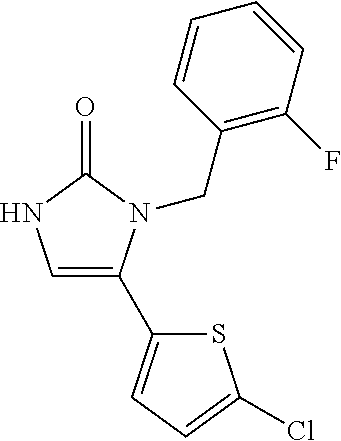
C1=C(C2=CC=C(Cl)S2)N(CC2=C(F)C=CC=C2)C(=O)N1
